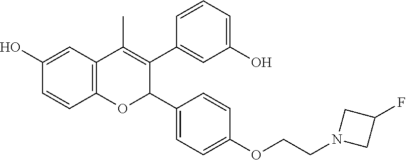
C12=C(C=C(O)C=C1)C(C)=C(C1=CC(O)=CC=C1)C(C1=CC=C(OCCN3CC(F)C3)C=C1)O2
